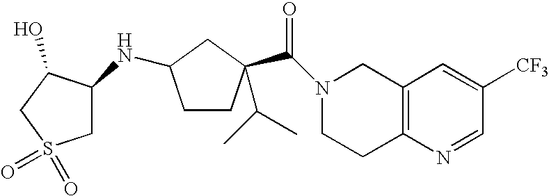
C1CC2=C(CN1C(C1(C(C)C)CCC(NC3CS(=O)(=O)CC3O)C1)=O)C=C([CF3])C=N2
